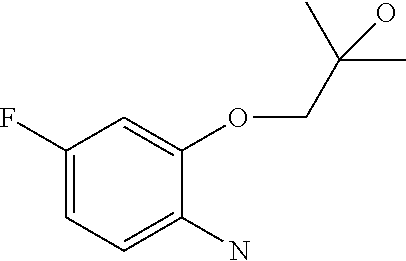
C1(F)=CC=C(N)C(OCC(C)(C)O)=C1
